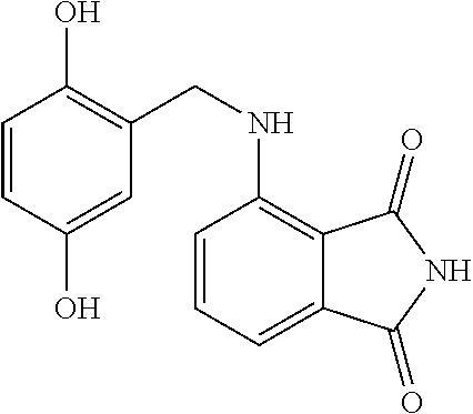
C1=CC=C2C(=C1NCC1=C(O)C=CC(O)=C1)C(=O)NC2=O
